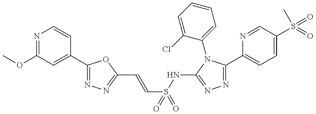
COC1=NC=CC(C2=NN=C(C=CS(=O)(NC3=NN=C(C4=CC=C(S(=O)(C)=O)C=N4)N3C3=CC=CC=C3Cl)=O)O2)=C1
